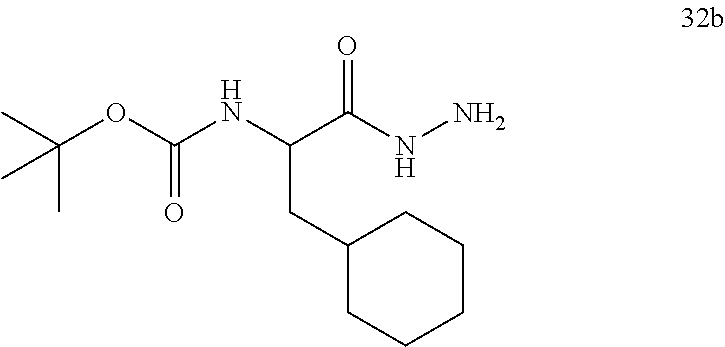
C(C(NN)=O)(NC(OC(C)(C)C)=O)CC1CCCCC1
